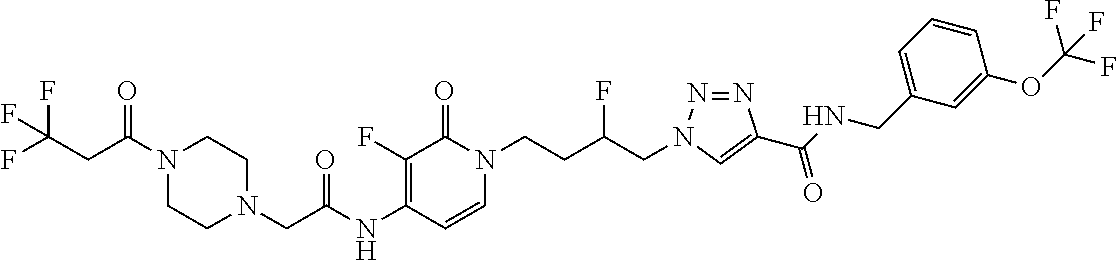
N(C1=C(F)C(=O)N(CCC(CN2N=NC(C(NCC3=CC=CC(OC(F)(F)F)=C3)=O)=C2)F)C=C1)C(=O)CN1CCN(C(CC(F)(F)F)=O)CC1
